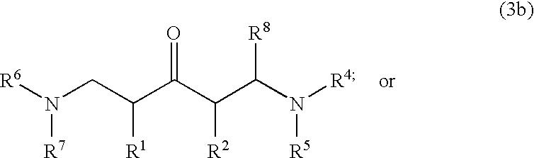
N(CC(C(C(C(N([R4])[R5])[R8])[R2])=O)[R1])([R6])[R7]
